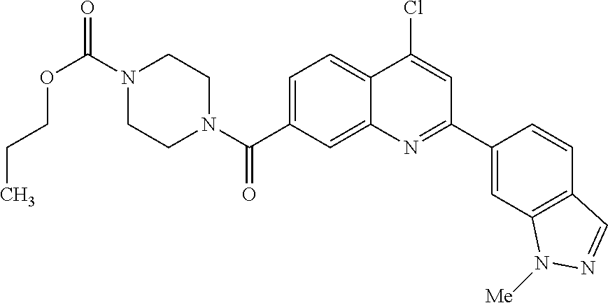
N1(C(OCCC)=O)CCN(C(=O)C2=CC=C3C(=C2)N=C(C2=CC4=C(C=C2)C=NN4[Me])C=C3Cl)CC1
